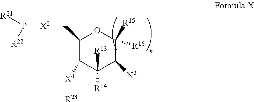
C1(C[X2]P([R21])[R22])C([X4][R23])C([R14])([R13])C([N2])C([R15])([R16])O1
